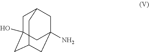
C1C2(O)CC3CC(N)(CC1C3)C2
